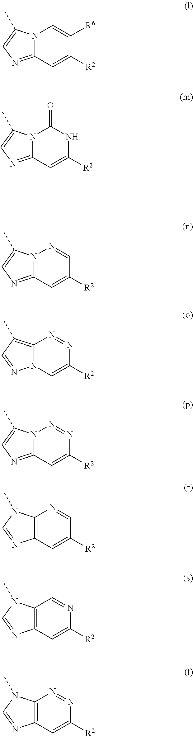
N12C(=NC=C1C)C=C([R2])C([R6])=C2.N12C(=NC=C1C)C=C([R2])NC2=O.N12C(=NC=C1C)C=C([R2])C=N2.C12=C(C)C=NN1C=C([R2])N=N2.N12C(=NC=C1C)C=C([R2])N=N2.C12=C(C=C([R2])C=N1)N=CN2C.C12=C(C=C([R2])N=C1)N=CN2C.C12=C(C=C([R2])N=N1)N=CN2C
